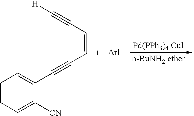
C1(C#CC=CC#C[H])=CC=CC=C1[CN]
